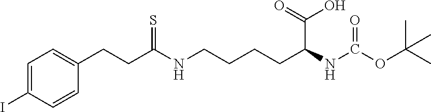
C1=C(I)C=CC(CCC(NCCCCC(NC(OC(C)(C)C)=O)C(=O)O)=S)=C1
